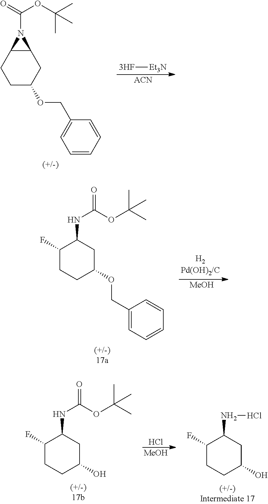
C12C(CCC(OCC3=CC=CC=C3)C1)N2C(OC(C)(C)C)=O.[3HF][Et3N].[ACN].C1(F)CCC(OCC2=CC=CC=C2)CC1NC(=O)OC(C)(C)C.[MeOH].C1(F)CCC(O)CC1NC(=O)OC(C)(C)C.Cl.[MeOH].C1(F)CCC(O)CC1NCl
